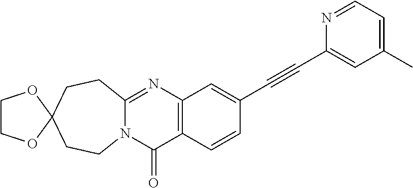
N12C(=NC3=C(C1=O)C=CC(C#CC1=CC(C)=CC=N1)=C3)CCC1(CC2)OCCO1
